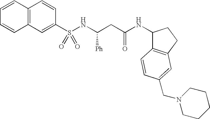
C1=CC2=C(C=C1)C=C(S(NC(CC(NC1C3=C(CC1)C=C(CN1CCCCC1)C=C3)=O)[Ph])(=O)=O)C=C2
